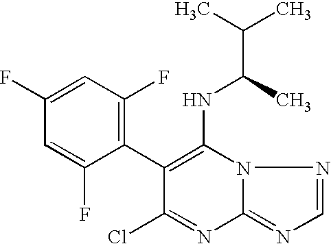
N12C(=NC=N1)N=C(Cl)C(C1=C(F)C=C(F)C=C1F)=C2NC(C(C)C)C
